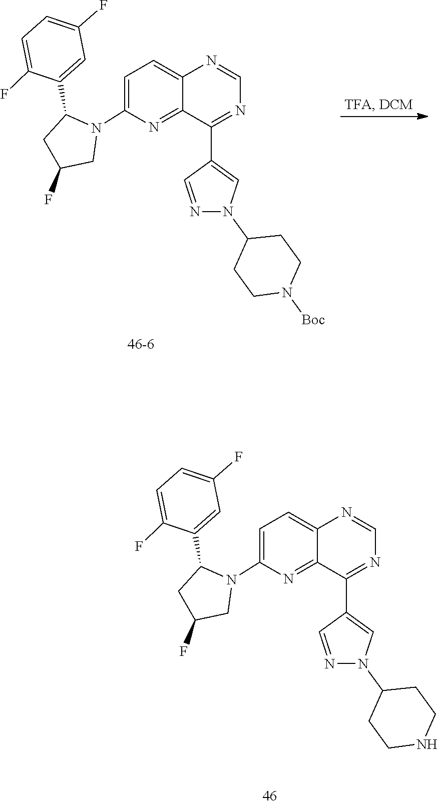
C1=C(F)C=C(C2CC(F)CN2C2=CC=C3N=CN=C(C4=CN(C5CCN([Boc])CC5)N=C4)C3=N2)C(F)=C1.C1=C(F)C=C(C2CC(F)CN2C2=CC=C3N=CN=C(C4=CN(C5CCNCC5)N=C4)C3=N2)C(F)=C1
